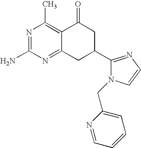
C12=C(C)N=C(N)N=C1CC(C1=NC=CN1CC1=CC=CC=N1)CC2=O
